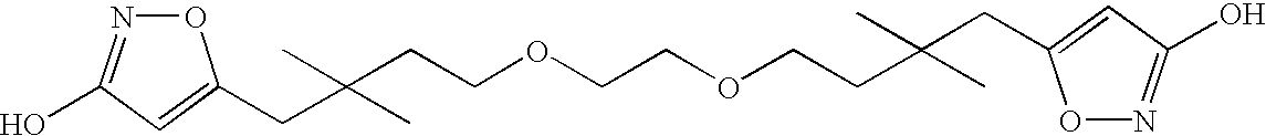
O1N=C(O)C=C1CC(CCOCCOCCC(C)(C)CC1=CC(O)=NO1)(C)C
